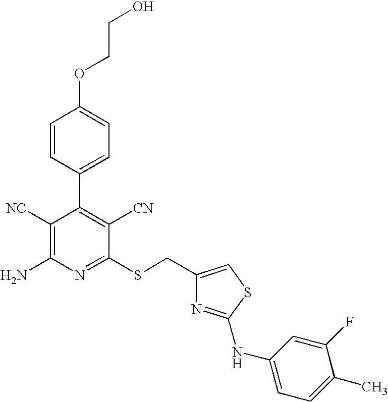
O(C1=CC=C(C2=C([CN])C(SCC3=CSC(NC4=CC=C(C)C(F)=C4)=N3)=NC(N)=C2[NC])C=C1)CCO
